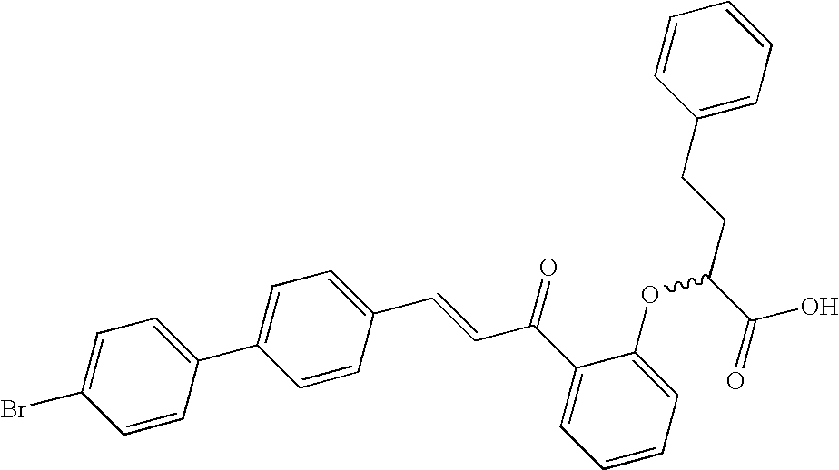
C1(CCC(C(=O)O)OC2=CC=CC=C2C(=O)C=CC2=CC=C(C3=CC=C(Br)C=C3)C=C2)=CC=CC=C1
